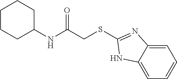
C1CCC(NC(CSC2=NC3=CC=CC=C3N2)=O)CC1
